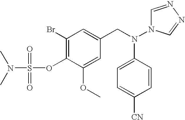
C1(OC)=CC(CN(C2=CC=C([CN])C=C2)N2C=NN=C2)=CC(Br)=C1OS(=O)(=O)N(C)C
